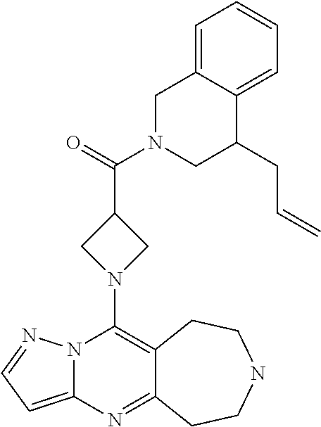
N12C(=CC=N1)N=C1C(=C2N2CC(C(=O)N3CC(CC=C)C4=CC=CC=C4C3)C2)CCNCC1
